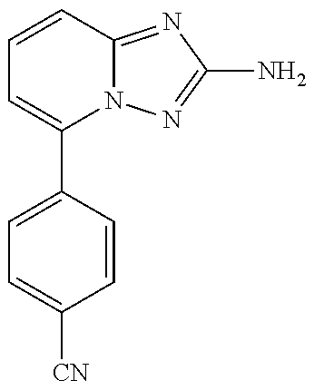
C1=C(C2=CC=CC3=NC(N)=NN23)C=CC([CN])=C1
